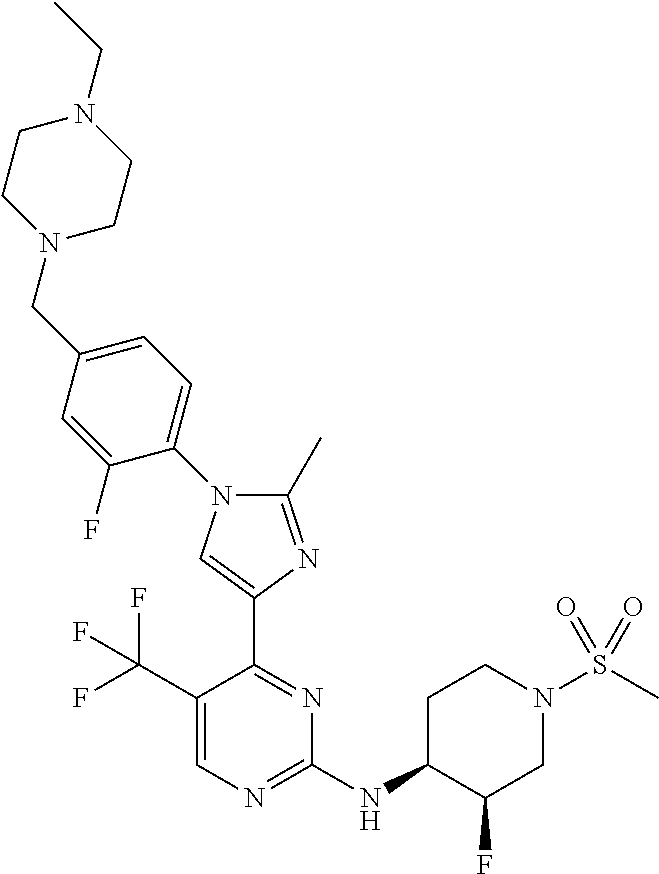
C1(NC2C(F)CN(S(C)(=O)=O)CC2)=NC=C(C(F)(F)F)C(C2=CN(C3=CC=C(CN4CCN(CC)CC4)C=C3F)C(C)=N2)=N1
